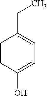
C1=CC(O)=CC=C1CC
